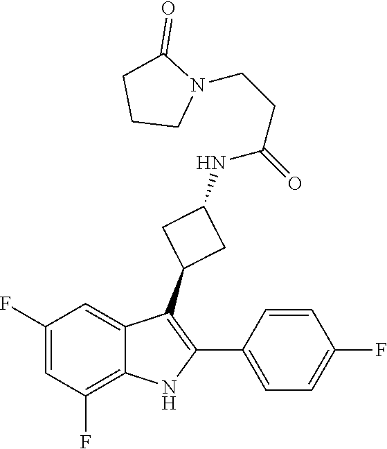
C1(F)=CC(F)=C2C(=C1)C(C1CC(NC(CCN3C(=O)CCC3)=O)C1)=C(C1=CC=C(F)C=C1)N2
